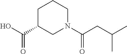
OC(C1CN(C(CC(C)C)=O)CCC1)=O
